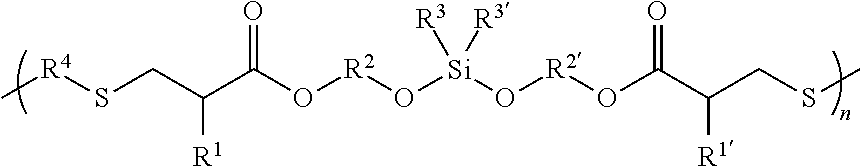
C[R4]SCC(C(O[R2]O[Si](O[R2]OC(C(CSC)[R1])=O)([R3])[R3])=O)[R1]
